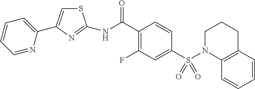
S1C=C(C2=CC=CC=N2)N=C1NC(C1=C(F)C=C(S(N2C3=C(CCC2)C=CC=C3)(=O)=O)C=C1)=O
